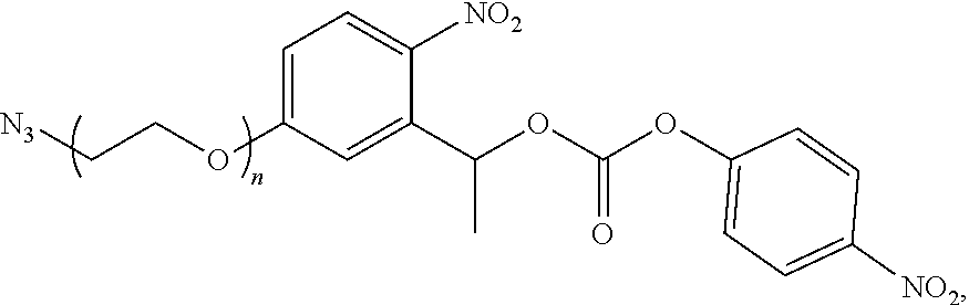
C1=C(OCC[N3])C=C(C(OC(OC2=CC=C([NO2])C=C2)=O)C)C([NO2])=C1
